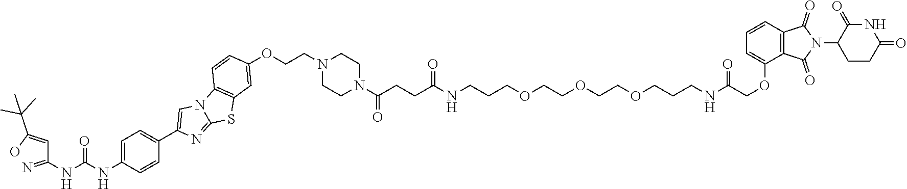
C1=CC2=C(C(=O)N(C3C(=O)NC(=O)CC3)C2=O)C(OCC(NCCCOCCOCCOCCCNC(CCC(N2CCN(CCOC3=CC4=C(N5C(=NC(C6=CC=C(NC(NC(C=C(O)C(C)(C)C)=N)=O)C=C6)=C5)S4)C=C3)CC2)=O)=O)=O)=C1
